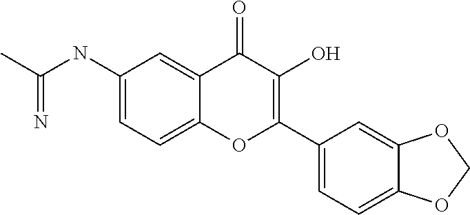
C1(NC(C)=N)=CC=C2C(=C1)C(=O)C(O)=C(C1=CC=C3C(=C1)OCO3)O2
